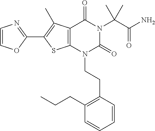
C12=C(N(CCC3=C(CCC)C=CC=C3)C(=O)N(C(C(N)=O)(C)C)C1=O)SC(C1=NC=CO1)=C2C
